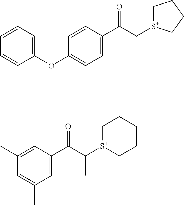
O=C(C[S+]1CCCC1)C1=CC=C(OC2=CC=CC=C2)C=C1.O=C(C([S+]1CCCCC1)C)C1=CC(C)=CC(C)=C1
